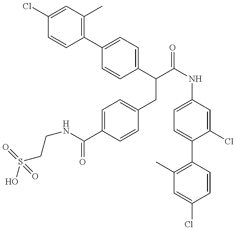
OS(CCNC(=O)C1=CC=C(CC(C2=CC=C(C3=C(C)C=C(Cl)C=C3)C=C2)C(=O)NC2=CC=C(C3=C(C)C=C(Cl)C=C3)C(Cl)=C2)C=C1)(=O)=O
